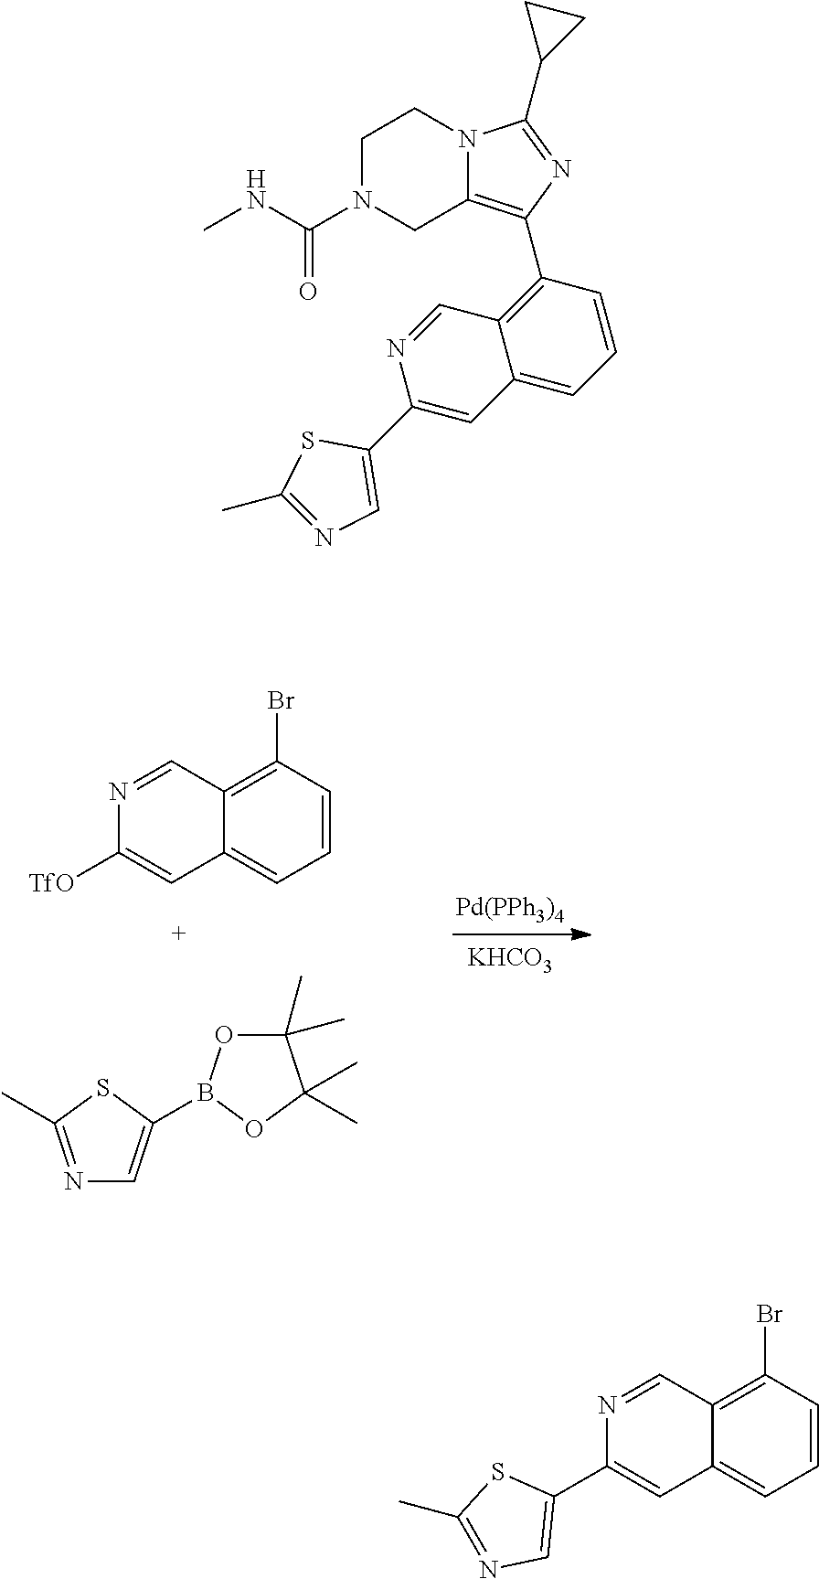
BrC1=C2C(=CC=C1)C=C([TfO])N=C2.C1(C)(C)OB(C2=CN=C(C)S2)OC1(C)C.[Pd(PPh3)4].[KHCO3].C1N(C(NC)=O)CC2=C(C3=C4C(=CC=C3)C=C(C3=CN=C(C)S3)N=C4)N=C(C3CC3)N2C1.BrC1=C2C(=CC=C1)C=C(C1=CN=C(C)S1)N=C2
